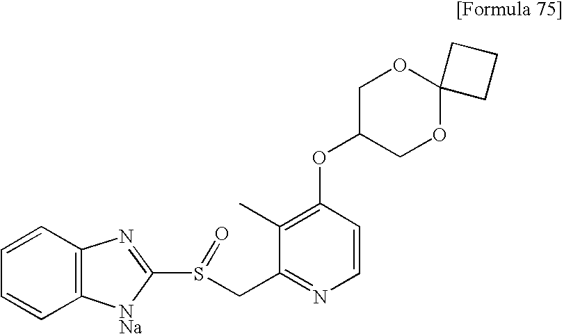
C1=CC2=C(C=C1)[NNa]C(S(CC1=NC=CC(OC3COC4(OC3)CCC4)=C1C)=O)=N2
